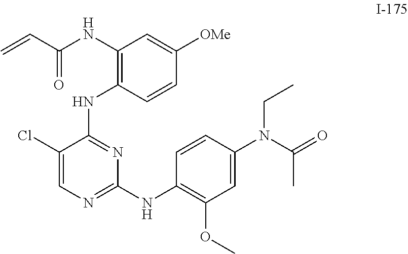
C=CC(=O)NC1=C(NC2=NC(NC3=C(OC)C=C(N(C(=O)C)CC)C=C3)=NC=C2Cl)C=CC([OMe])=C1
